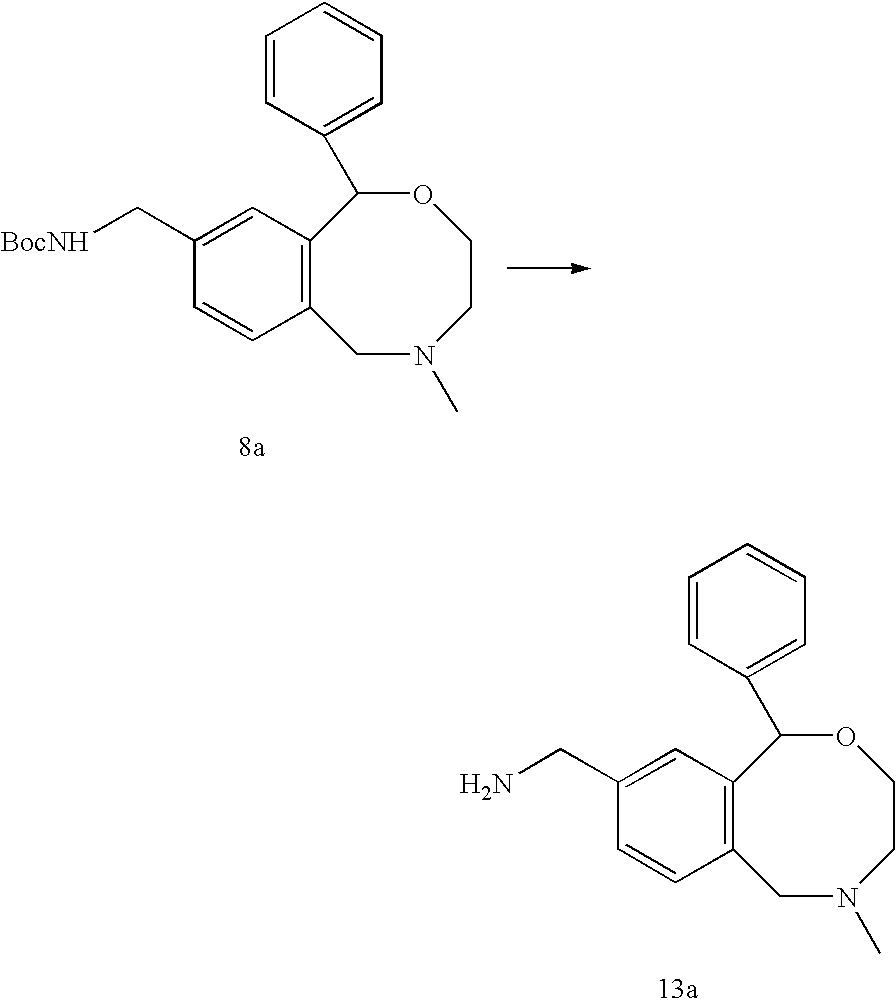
[BocNH]CC1=CC2=C(C=C1)CN(C)CCOC2C1=CC=CC=C1.NCC1=CC2=C(C=C1)CN(C)CCOC2C1=CC=CC=C1
